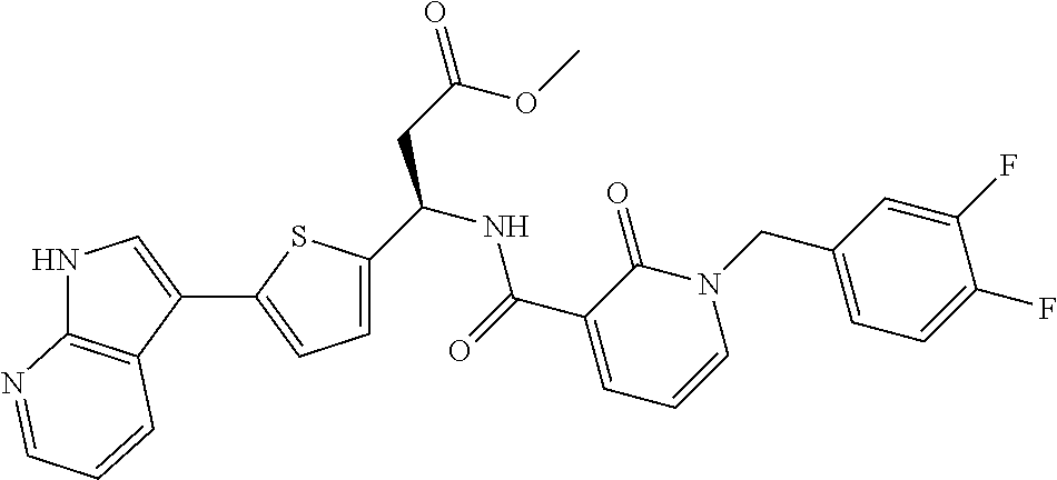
N1C2=C(C(C3=CC=C(C(NC(C4=CC=CN(CC5=CC=C(F)C(F)=C5)C4=O)=O)CC(=O)OC)S3)=C1)C=CC=N2
